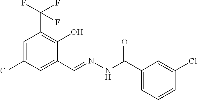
C1=C(Cl)C=C(C=NNC(C2=CC=CC(Cl)=C2)=O)C(O)=C1C(F)(F)F
